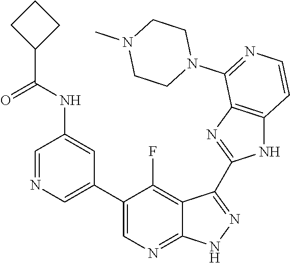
C1=NC=C(C2=CN=C3C(=C2F)C(C2=NC4=C(N2)C=CN=C4N2CCN(C)CC2)=N[N H]3)C=C1NC(C1CCC1)=O
